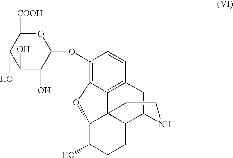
C1(O)C(O)C(OC2=C3C4=C(C=C2)CC2C5C4(C(C(O)CC5)O3)CCN2)OC([COOH])C1O
